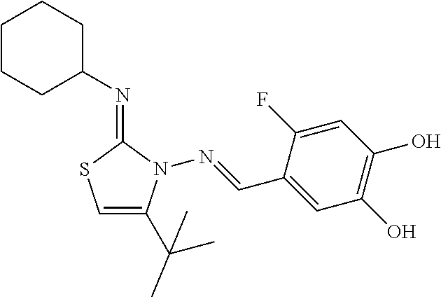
C1CCC(N=C2SC=C(C(C)(C)C)N2N=CC2=CC(O)=C(O)C=C2F)CC1
